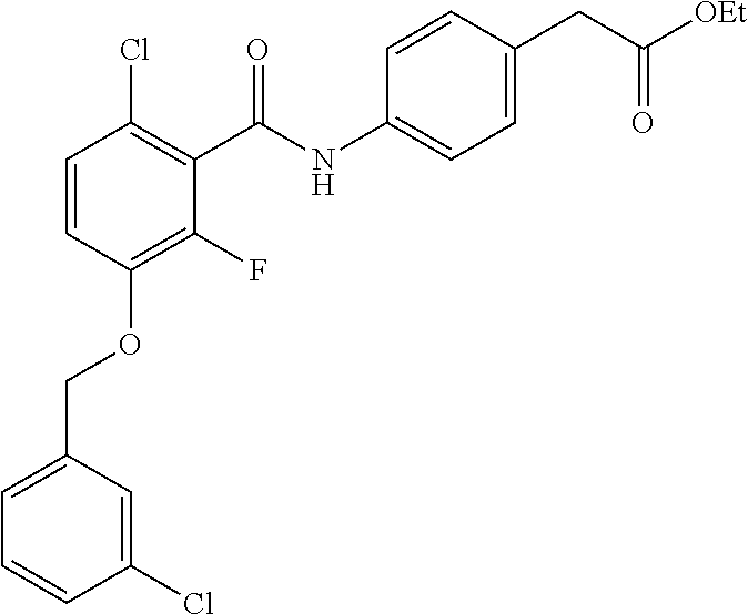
C1=CC(OCC2=CC=CC(Cl)=C2)=C(F)C(C(NC2=CC=C(CC([OEt])=O)C=C2)=O)=C1Cl
